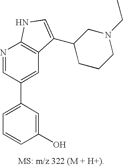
C1=C(C2=CC3=C(N=C2)NC=C3C2CCCN(CC)C2)C=C(O)C=C1
